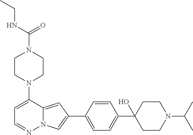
N1(C2=CC=NN3C2=CC(C2=CC=C(C4(O)CCN(C(C)C)CC4)C=C2)=C3)CCN(C(NCC)=O)CC1
